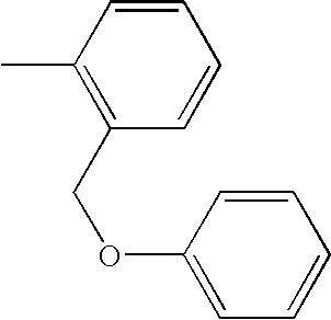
C1(COC2=CC=CC=C2)=C(C)C=CC=C1
